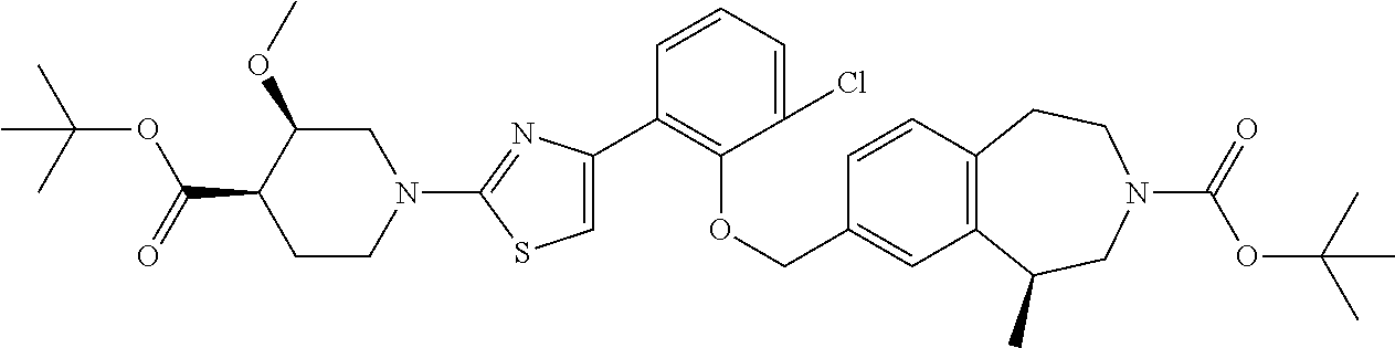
C1(C2=C(OCC3=CC4=C(C=C3)CCN(C(=O)OC(C)(C)C)CC4C)C(Cl)=CC=C2)=CSC(N2CC(OC)C(C(=O)OC(C)(C)C)CC2)=N1
